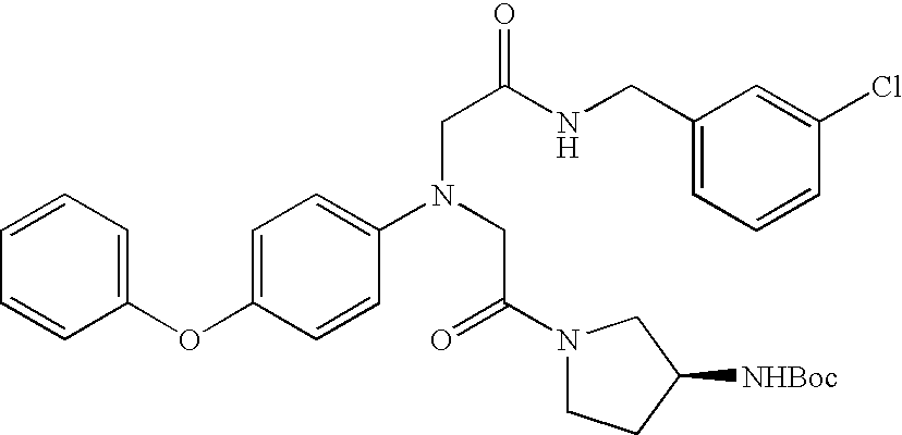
C1=CC=C(OC2=CC=C(N(CC(=O)N3CCC([NHBoc])C3)CC(NCC3=CC=CC(Cl)=C3)=O)C=C2)C=C1
